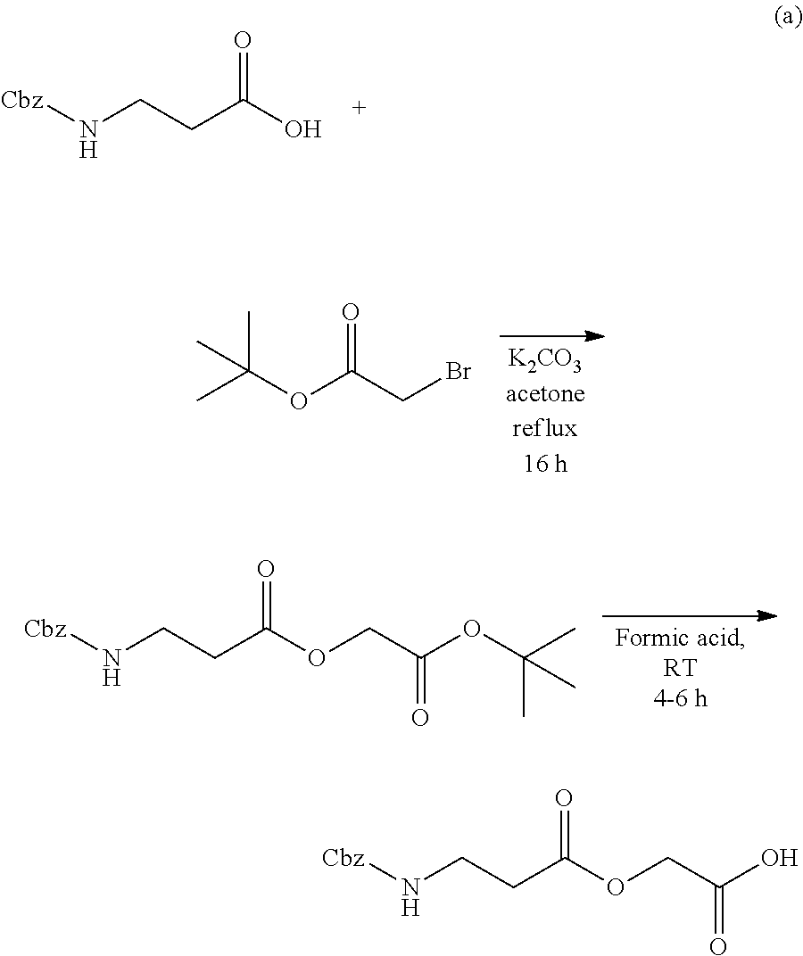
[Cbz]NCCC(O)=O.C(OC(CBr)=O)(C)(C)C.[Cbz]NCCC(OCC(OC(C)(C)C)=O)=O.[Cbz]NCCC(OCC(O)=O)=O
